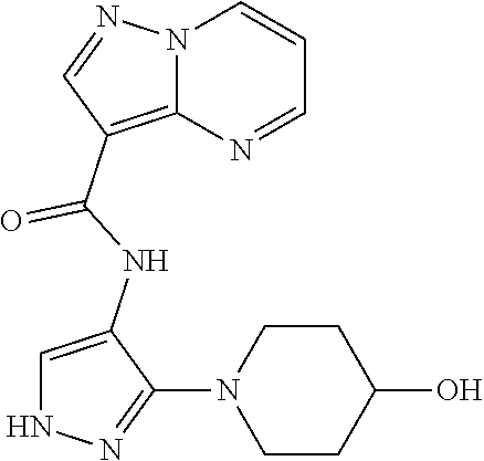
N12C(=C(C(NC3=CNN=C3N3CCC(O)CC3)=O)C=N1)N=CC=C2
